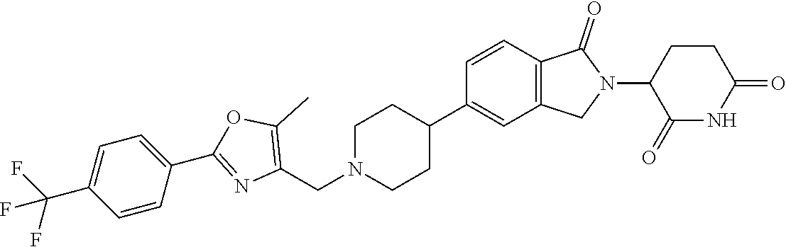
C1=CC2=C(C=C1C1CCN(CC3=C(C)OC(C4=CC=C(C(F)(F)F)C=C4)=N3)CC1)CN(C1C(=O)NC(=O)CC1)C2=O
